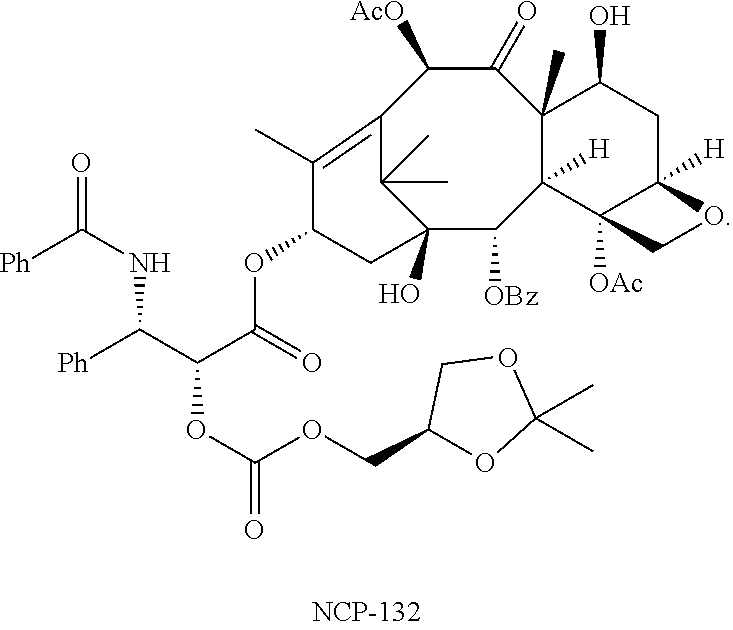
C1(OC(C(OC(OCC2OC(C)(C)OC2)=O)C([Ph])NC([Ph])=O)=O)CC2(O)C([OBz])C3([H])C(C)(C(=O)C([AcO])C(=C1C)C2(C)C)C(O)CC1([H])C3([OAc])CO1
